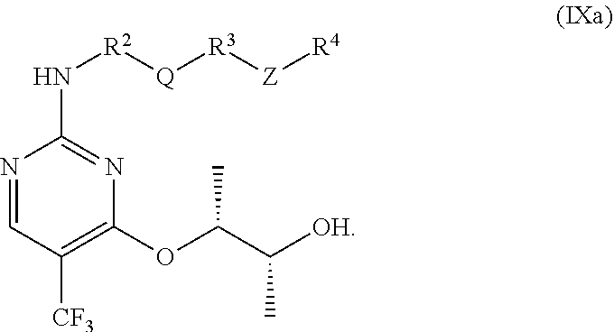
N1=CC([CF3])=C(OC(C([OH])C)C)N=C1N[R2][Q][R3][Z][R4]
